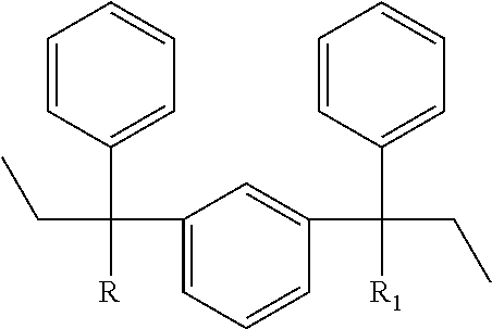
C1=CC(C(CC)(C2=CC=CC(C([R1])(C3=CC=CC=C3)CC)=C2)[R])=CC=C1
